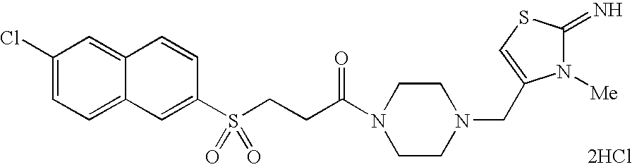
[2HCl].C1(Cl)=CC=C2C=C(S(CCC(N3CCN(CC4=CSC(=N)N4[Me])CC3)=O)(=O)=O)C=CC2=C1
